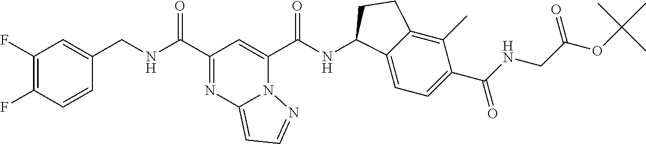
C1(F)=C(F)C=CC(CNC(C2=NC3=CC=NN3C(C(NC3C4=CC=C(C(NCC(OC(C)(C)C)=O)=O)C(C)=C4CC3)=O)=C2)=O)=C1
